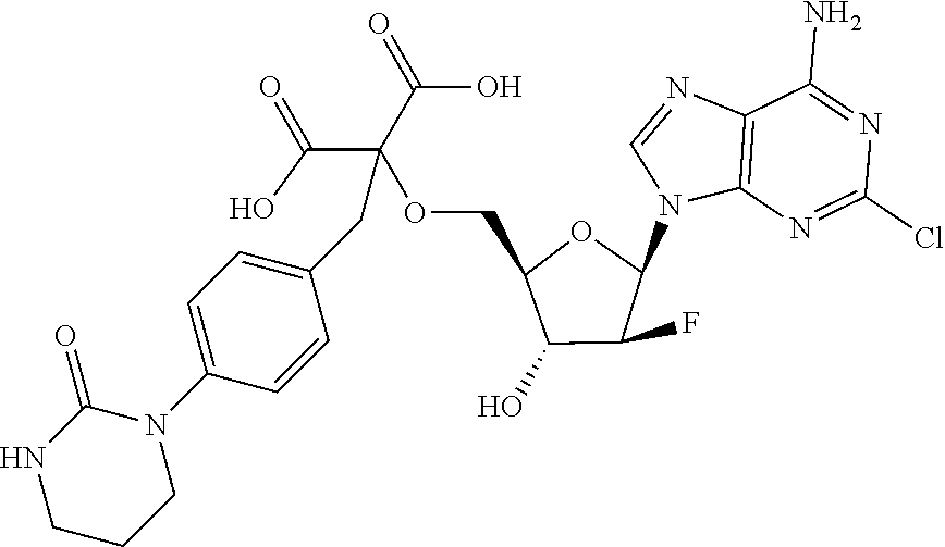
C12=C(N=C(Cl)N=C1N)N(C1OC(COC(C(=O)O)(C(=O)O)CC3=CC=C(N4C(=O)NCCC4)C=C3)C(O)C1F)C=N2
